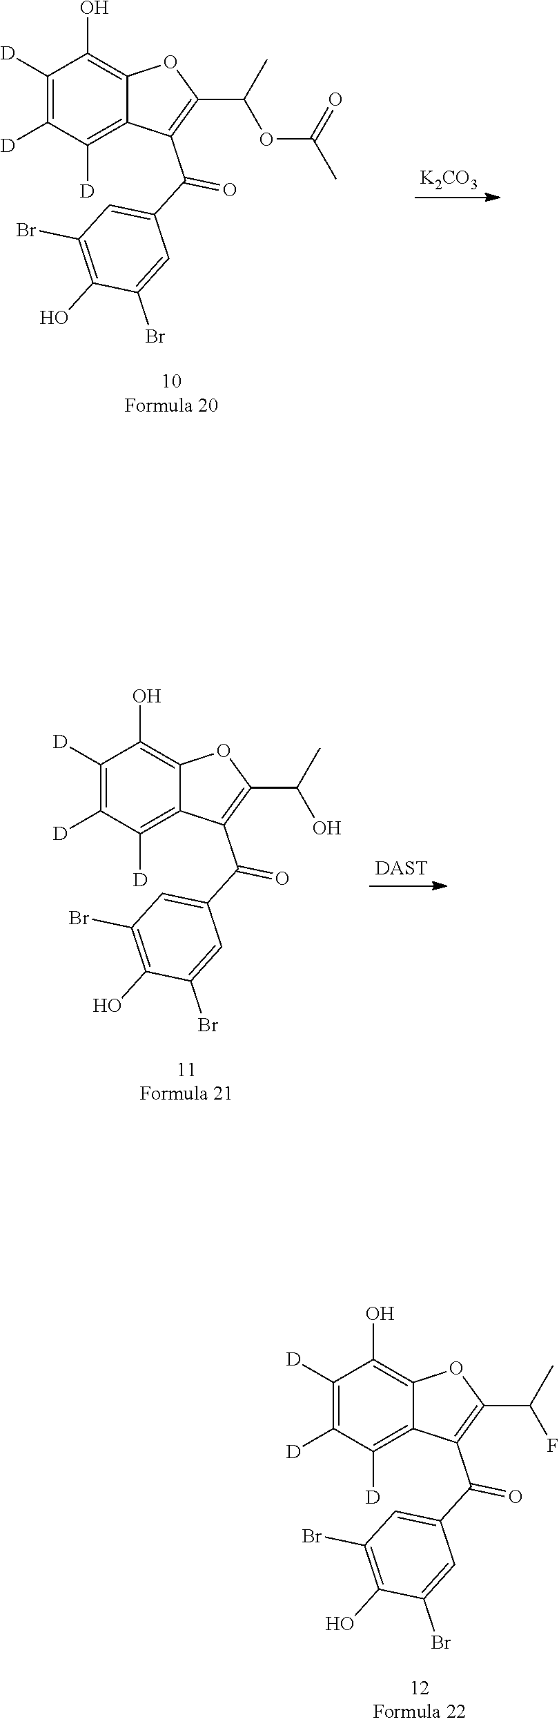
C1([D])=C([D])C([D])=C2C(=C1O)OC(C(C)O)=C2C(C1=CC(Br)=C(O)C(Br)=C1)=O.[DAST].C1([D])=C([D])C([D])=C2C(=C1O)OC(C(C)F)=C2C(C1=CC(Br)=C(O)C(Br)=C1)=O.C1([D])=C([D])C([D])=C2C(=C1O)OC(C(C)OC(C)=O)=C2C(C1=CC(Br)=C(O)C(Br)=C1)=O.[K2CO3]
